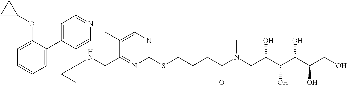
N1=C(CNC2(C3=CN=CC=C3C3=CC=CC=C3OC3CC3)CC2)C(C)=CN=C1SCCCC(N(CC(C(C(C(CO)O)O)O)O)C)=O
